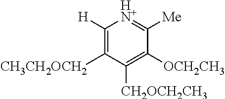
C1([H])=C([CH3CH2OCH2])C([CH2OCH2CH3])=C([OCH2CH3])C([Me])=[HN+]1
